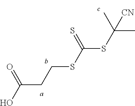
CC(SC(SCCC(O)=O)=S)(C)[CN]
